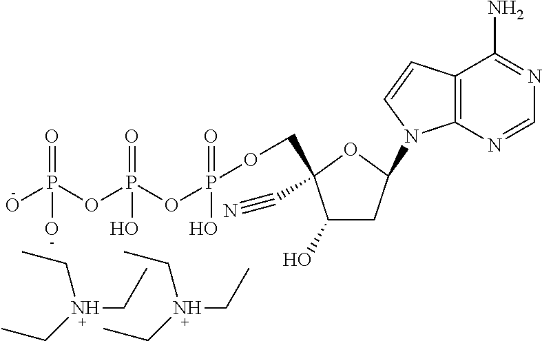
C12=C(N=CN=C1N)N(C1CC(O)C(COP(=O)(OP(=O)(OP(O)(=O)O)O)O)(C#N)O1)C=C2.CCN(CC)CC.CCN(CC)CC
